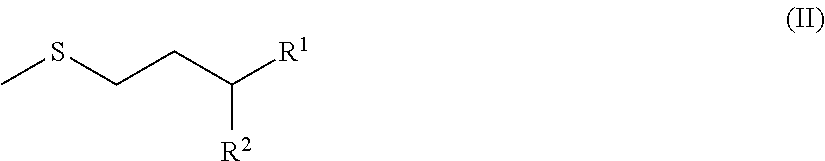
[R2]C(CCSC)[R1]
